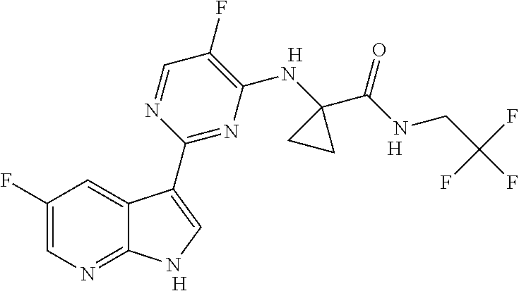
C1(F)=CN=C2C(=C1)C(C1=NC(NC3(C(NCC(F)(F)F)=O)CC3)=C(F)C=N1)=CN2.[H].[H].[H]
